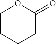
C1CCCC(=O)O1
